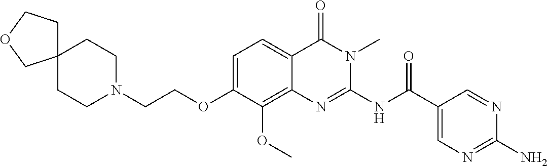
C1=C(OCCN2CCC3(CC2)CCOC3)C(OC)=C2C(=C1)C(=O)N(C)C(NC(C1=CN=C(N)N=C1)=O)=N2
